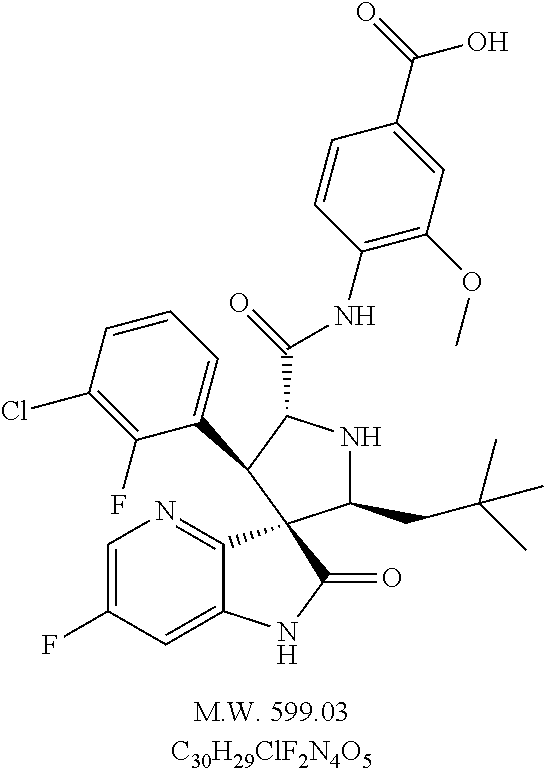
C1(CC(C)(C)C)NC(C(NC2=C(OC)C=C(C(O)=O)C=C2)=O)C(C2=CC=CC(Cl)=C2F)C12C1=NC=C(F)C=C1NC2=O
